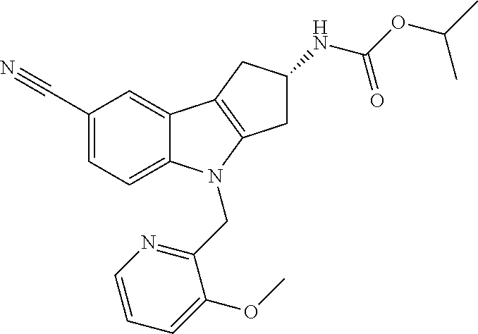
C1(C#N)=CC=C2C(=C1)C1=C(N2CC2=NC=CC=C2OC)CC(NC(OC(C)C)=O)C1
